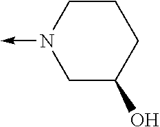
C1C(O)CCCN1->C
